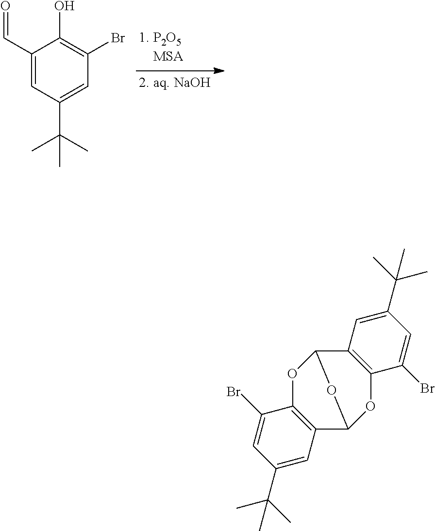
C1(C=O)=CC(C(C)(C)C)=CC(Br)=C1O.O1C2=C(C3OC4=C(C1O3)C=C(C(C)(C)C)C=C4Br)C=C(C(C)(C)C)C=C2Br
